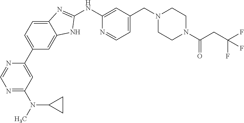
N1=C(N(C2CC2)C)C=C(C2=CC=C3C(=C2)NC(NC2=CC(CN4CCN(C(CC(F)(F)F)=O)CC4)=CC=N2)=N3)N=C1
